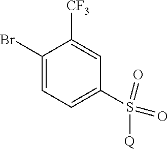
C1(Br)=CC=C(S(=O)(=O)[Q])C=C1[CF3]
